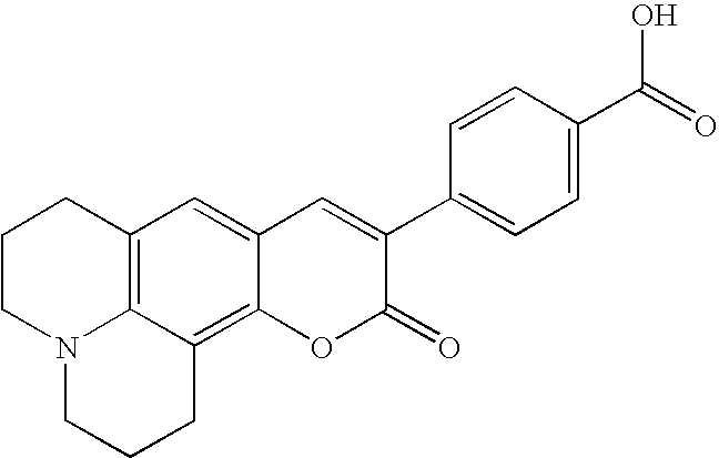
C12=C3C=C4C(=C1CCCN2CCC3)OC(=O)C(C1=CC=C(C(=O)O)C=C1)=C4
